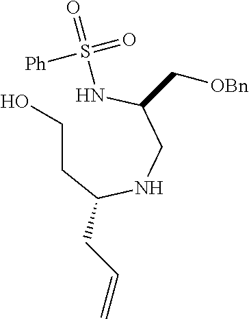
C(CC(NCC(NS(=O)(=O)[Ph])C[OBn])CC=C)O
